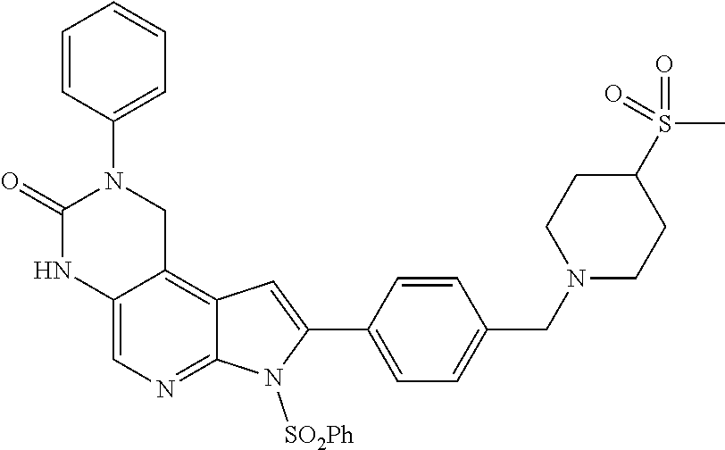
C1=C2C(=C3C(=N1)N([SO2Ph])C(C1=CC=C(CN4CCC(S(=O)(C)=O)CC4)C=C1)=C3)CN(C1=CC=CC=C1)C(=O)N2
